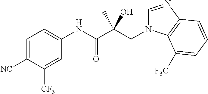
C1=C([NC])C([CF3])=CC(NC(C(CN2C=NC3=C2C([F3C])=CC=C3)(C)O)=O)=C1
